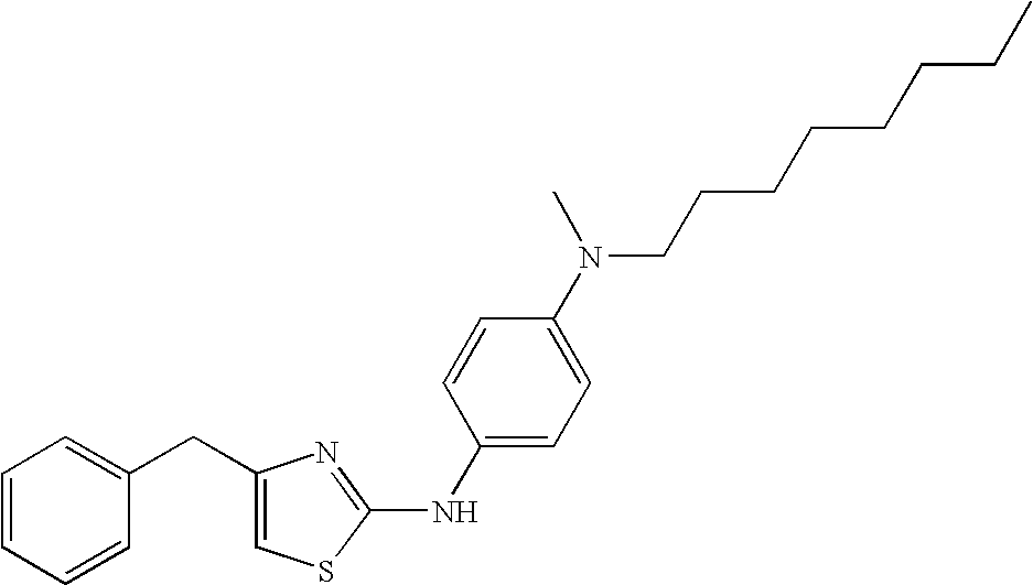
C1=C(CC2=CC=CC=C2)N=C(NC2=CC=C(N(CCCCCCCC)C)C=C2)S1
